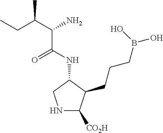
N1C([CO2H])C(CCCB(O)O)C(NC(C(C(C)CC)N)=O)C1
